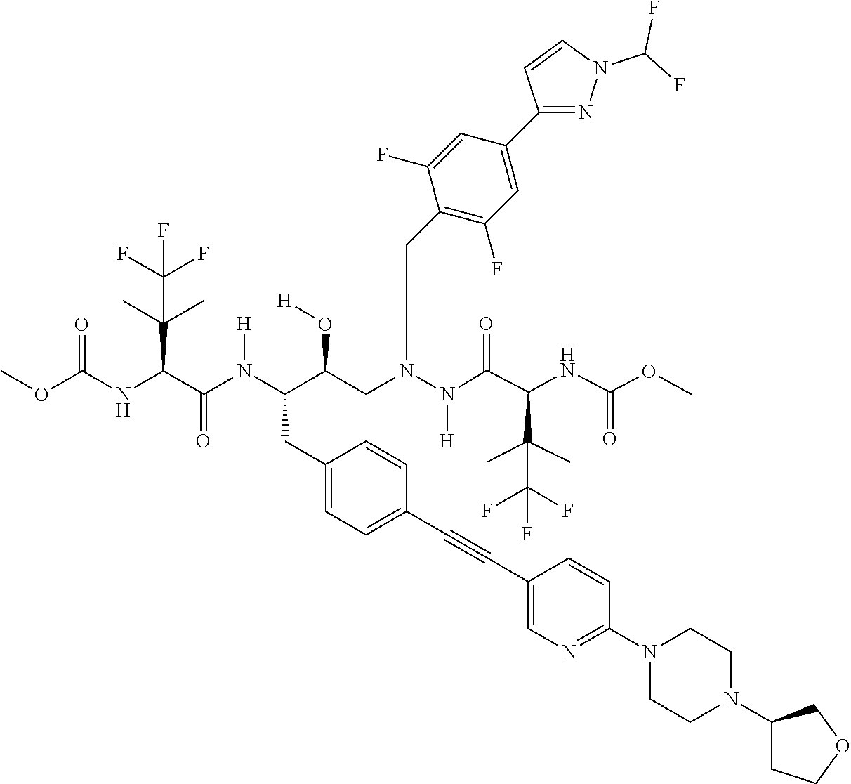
C(C(F)(F)F)(C)(C(C(=O)N(N(CC(C(CC1=CC=C(C#CC2=CN=C(N3CCN(C4CCOC4)CC3)C=C2)C=C1)N(C(C(C(C)(C)C(F)(F)F)NC(OC)=O)=O)[H])O[H])CC1=C(F)C=C(C2=NN(C(F)F)C=C2)C=C1F)[H])NC(=O)OC)C
